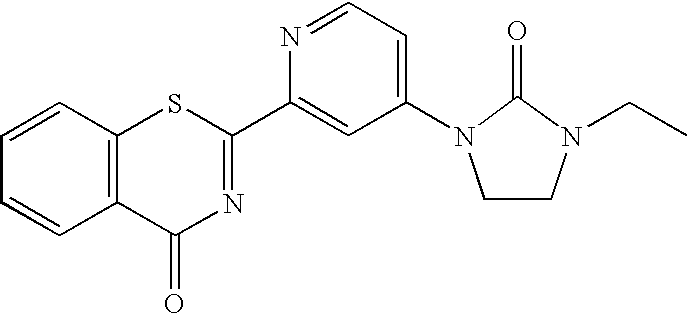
N1=CC=C(N2CCN(CC)C2=O)C=C1C1=NC(=O)C2=C(S1)C=CC=C2
